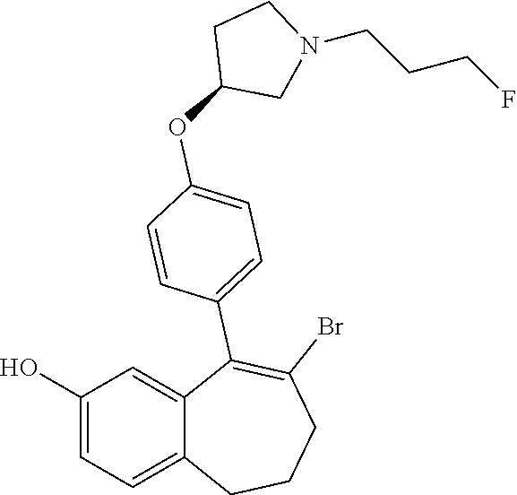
C1(O)=CC=C2C(=C1)C(C1=CC=C(OC3CN(CCCF)CC3)C=C1)=C(Br)CCC2
